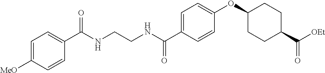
C1=C(C(NCCNC(C2=CC=C([MeO])C=C2)=O)=O)C=CC(OC2CCC(C(=O)[OEt])CC2)=C1
